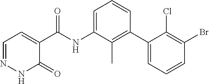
N1N=CC=C(C(=O)NC2=CC=CC(C3=CC=CC(Br)=C3Cl)=C2C)C1=O
